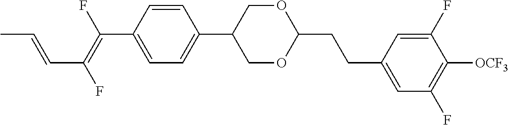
C(C1=CC=C(C2COC(CCC3=CC(F)=C([OCF3])C(F)=C3)OC2)C=C1)(=C(F)C=CC)F
